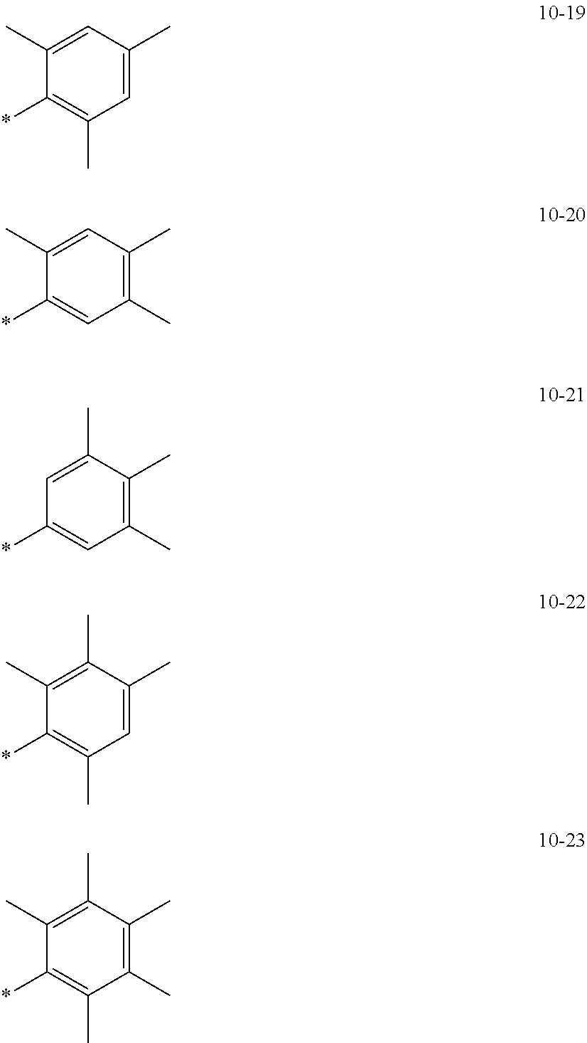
C1=C(C)C=C(C)C(*)=C1C.C1(C)=C(C)C=C(C)C(*)=C1.C1(C)=C(C)C(C)=CC(*)=C1.C1=C(C)C(C)=C(C)C(*)=C1C.C1(C)=C(C)C(C)=C(C)C(*)=C1C
